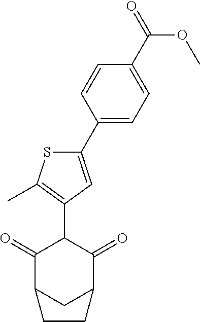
C1(C2C(=O)C3CC(C2=O)CC3)=C(C)SC(C2=CC=C(C(OC)=O)C=C2)=C1
